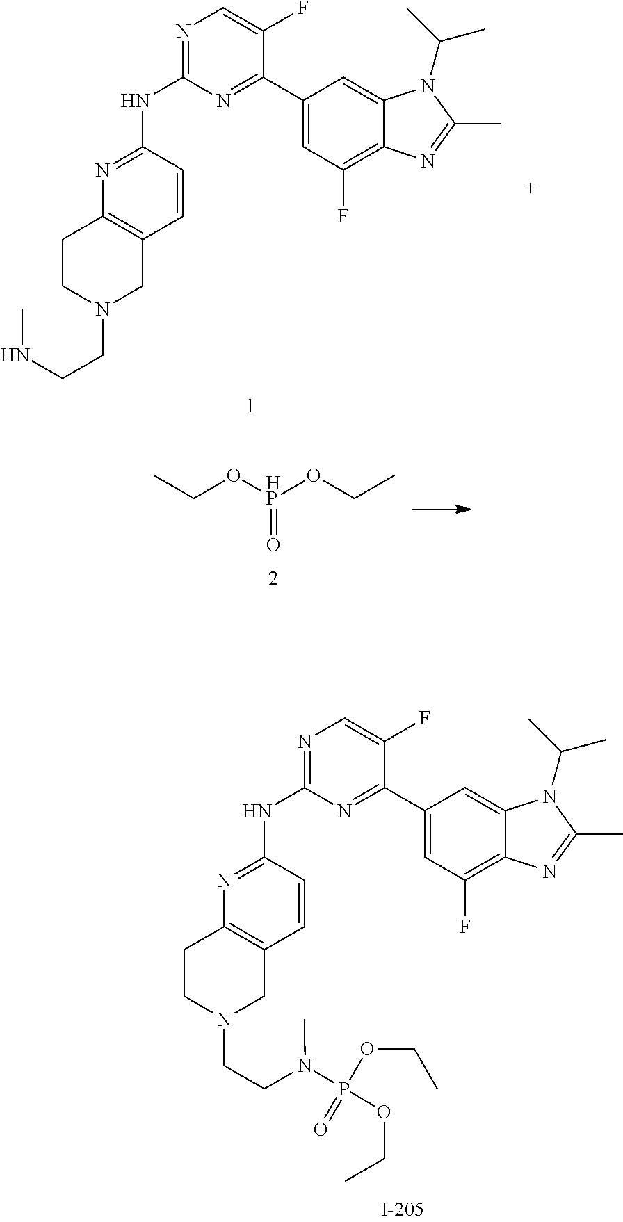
N1=C(NC2=NC3=C(C=C2)CN(CCN(P(OCC)(OCC)=O)C)CC3)N=C(C2=CC(F)=C3C(=C2)N(C(C)C)C(C)=N3)C(F)=C1.N1=C(NC2=NC3=C(C=C2)CN(CCNC)CC3)N=C(C2=CC(F)=C3C(=C2)N(C(C)C)C(C)=N3)C(F)=C1.C(O[HP](OCC)=O)C
